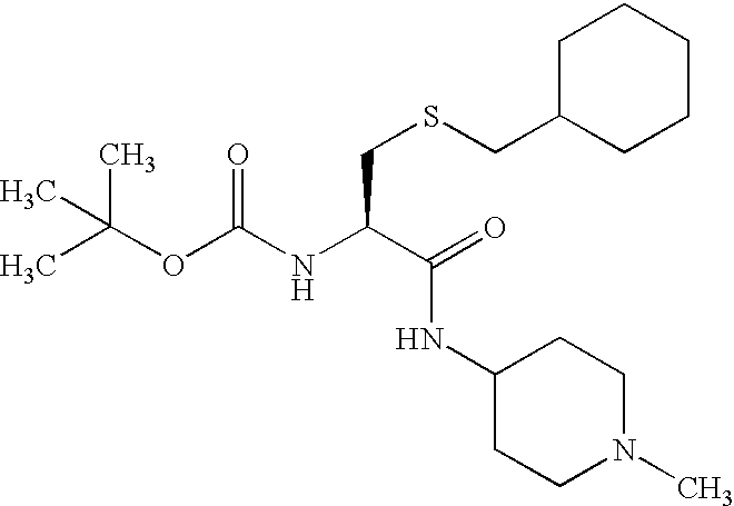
C(OC(=O)NC(C(=O)NC1CCN(C)CC1)CSCC1CCCCC1)(C)(C)C
